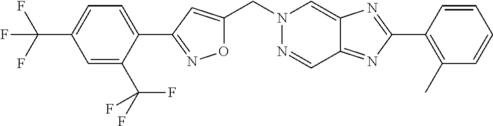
O1C(CN2N=CC3=NC(C4=C(C)C=CC=C4)=NC3=C2)=CC(C2=CC=C(C(F)(F)F)C=C2C(F)(F)F)=N1
